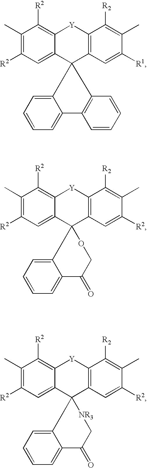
C1(C)=C([R2])C=C2C(=C1[R2])[Y]C1=C(C23C2=CC=CC=C2C2=C3C=CC=C2)C=C([R1])C(C)=C1[R2].C1(C)=C([R2])C=C2C(=C1[R2])[Y]C1=C(C=C([R2])C(C)=C1[R2])C21OCC(=O)C2=CC=CC=C2C1.C1(C)=C([R2])C=C2C(=C1[R2])[Y]C1=C(C=C([R2])C(C)=C1[R2])C21[NR3]CC(=O)C2=CC=CC=C2C1
